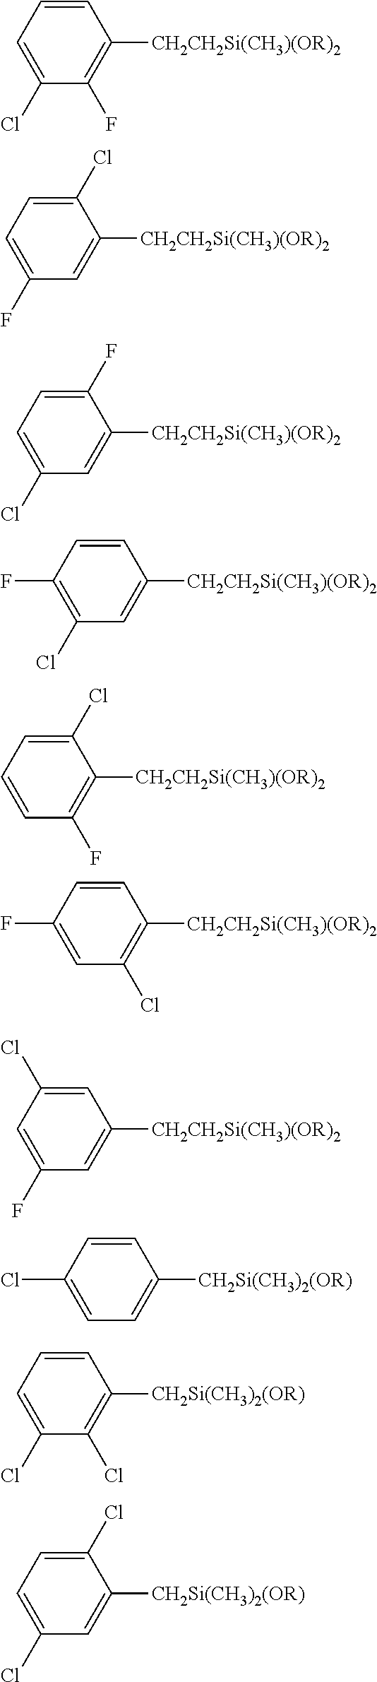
C1=CC=C(Cl)C(F)=C1[CH2CH2Si(CH3)(OR)2].C1(Cl)=CC=C(F)C=C1[CH2CH2Si(CH3)(OR)2].C1(F)=CC=C(Cl)C=C1[CH2CH2Si(CH3)(OR)2].C1=CC(F)=C(Cl)C=C1[CH2CH2Si(CH3)(OR)2].C1(Cl)=CC=CC(F)=C1[CH2CH2Si(CH3)(OR)2].C1=CC(F)=CC(Cl)=C1[CH2CH2Si(CH3)(OR)2].C1=C(Cl)C=C(F)C=C1[CH2CH2Si(CH3)(OR)2].C1=CC(Cl)=CC=C1[CH2Si(CH3)2(OR)].C1=CC=C(Cl)C(Cl)=C1[CH2Si(CH3)2(OR)].C1(Cl)=CC=C(Cl)C=C1[CH2Si(CH3)2(OR)]
